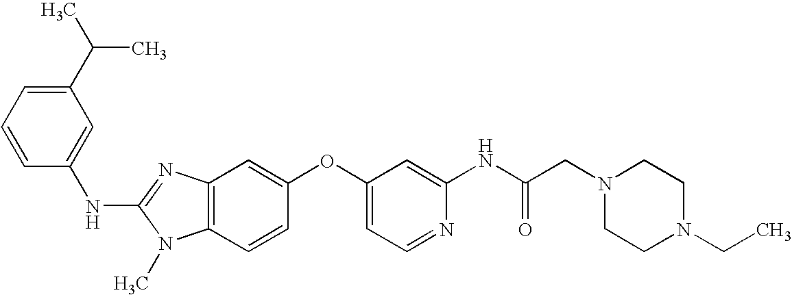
C1(C(C)C)=CC=CC(NC2=NC3=C(N2C)C=CC(OC2=CC=NC(NC(CN4CCN(CC)CC4)=O)=C2)=C3)=C1
